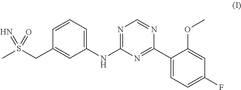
N1=C(NC2=CC=CC(CS(C)(=N)=O)=C2)N=C(C2=CC=C(F)C=C2OC)N=C1
